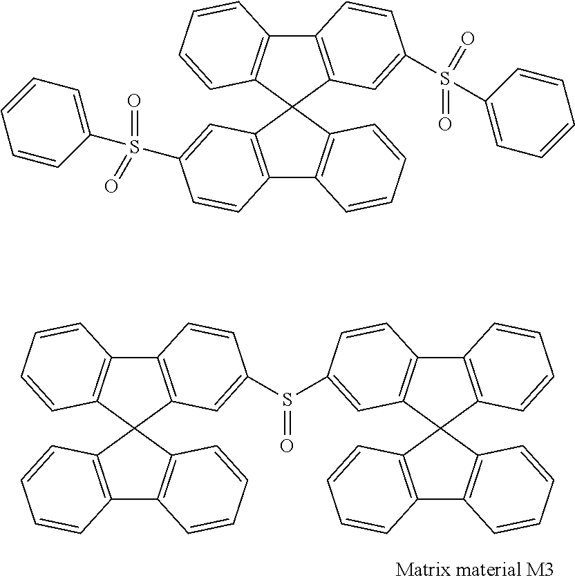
C12=C(C3(C4=C1C=CC=C4)C1=C(C4=C3C=CC=C4)C=CC=C1)C=C(S(=O)C1=CC3=C(C4=C(C35C3=C(C6=C5C=CC=C6)C=CC=C3)C=CC=C4)C=C1)C=C2.C12=C(C3(C4=C1C=CC=C4)C1=C(C4=C3C=CC=C4)C=CC(S(C3=CC=CC=C3)(=O)=O)=C1)C=C(S(C1=CC=CC=C1)(=O)=O)C=C2
